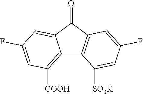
C12=C([COOH])C=C(F)C=C1C(=O)C1=C2C([SO3K])=CC(F)=C1
